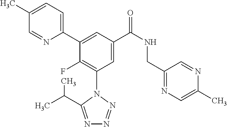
C1(C)=CC=C(C2=CC(C(NCC3=NC=C(C)N=C3)=O)=CC(N3C(C(C)C)=NN=N3)=C2F)N=C1
